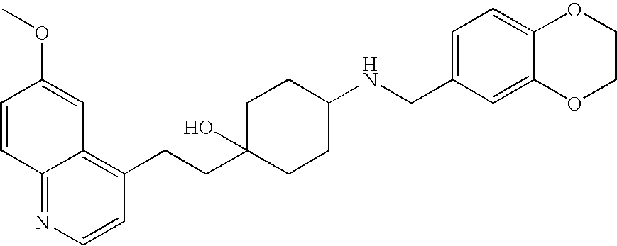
C1=CC2=NC=CC(CCC3(O)CCC(NCC4=CC=C5C(=C4)OCCO5)CC3)=C2C=C1OC
